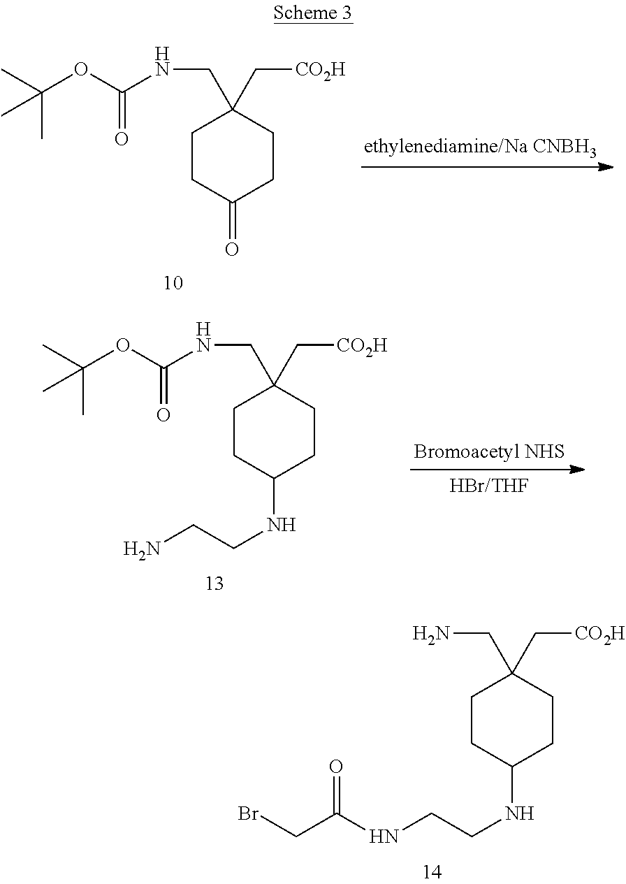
C1CC(=O)CCC1(C[CO2H])CNC(OC(C)(C)C)=O.C1CC(NCCN)CCC1(C[CO2H])CNC(OC(C)(C)C)=O.C1CC(NCCNC(CBr)=O)CCC1(C[CO2H])CN
